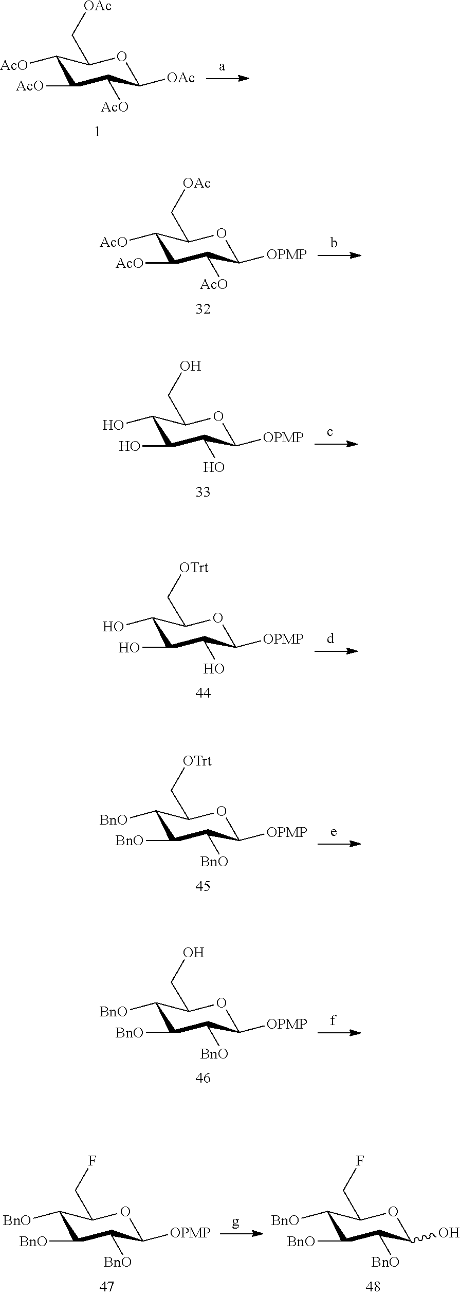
C1([AcO])C([AcO])C([AcO])C([OAc])OC1C[OAc].C1([AcO])C([AcO])C([AcO])C([OPMP])OC1C[OAc].C1(O)C(O)C(O)C([OPMP])OC1CO.C1(O)C(O)C(O)C([OPMP])OC1C[OTrt].C1([BnO])C([BnO])C([BnO])C([OPMP])OC1C[OTrt].C1([BnO])C([BnO])C([BnO])C([OPMP])OC1CO.C1([BnO])C([BnO])C([BnO])C(O)OC1CF.C1([BnO])C([BnO])C([BnO])C([OPMP])OC1CF
